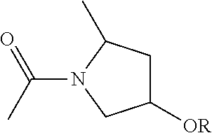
C1([OR])CC(C)N(C(=O)C)C1
